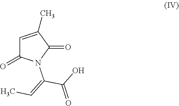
O=C1C=C(C)C(=O)N1C(C(=O)O)=CC
